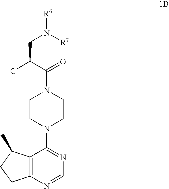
C12=C(N=CN=C1N1CCN(C(=O)C([G])CN([R7])[R6])CC1)CCC2C
